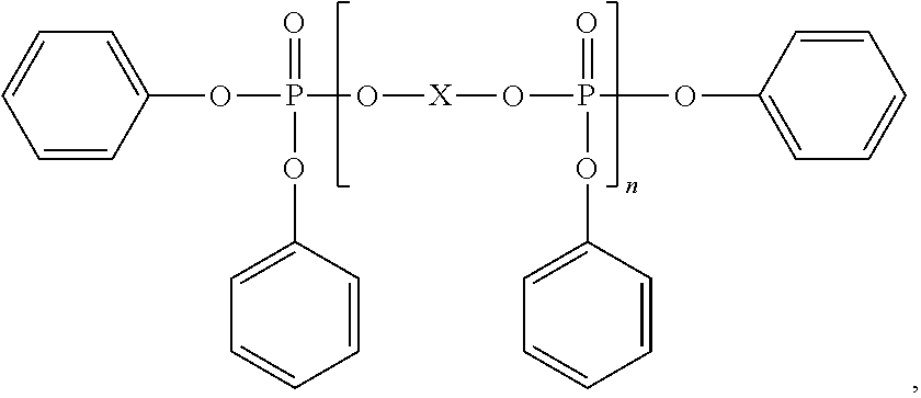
C1=CC=CC(OP(O[X]OP(OC2=CC=CC=C2)(=O)OC2=CC=CC=C2)(=O)OC2=CC=CC=C2)=C1
